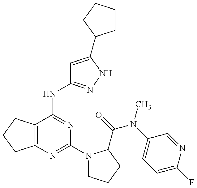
C12=C(C(NC3=NNC(C4CCCC4)=C3)=NC(N3CCCC3C(=O)N(C3=CC=C(F)N=C3)C)=N1)CCC2
